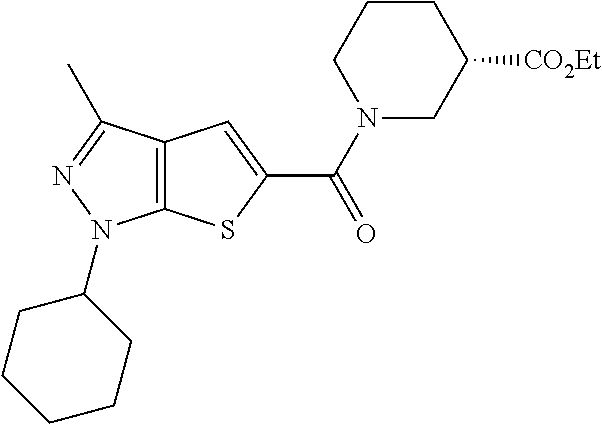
C12=C(C(C)=NN1C1CCCCC1)C=C(C(N1CC([CO2Et])CCC1)=O)S2
